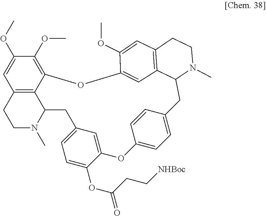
C12=C3C(N(C)CC1)CC1=CC=C(OC(CC[NHBoc])=O)C(=C1)OC1=CC=C(C=C1)CC1N(C)CCC4=C1C=C(OC3=C(OC)C(OC)=C2)C(OC)=C4
